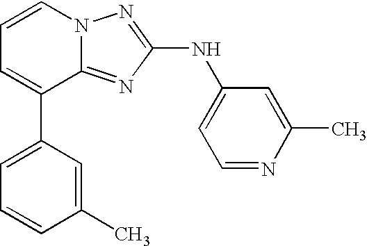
C1=C(C2=CC=CN3C2=NC(NC2=CC=NC(C)=C2)=N3)C=C(C)C=C1
